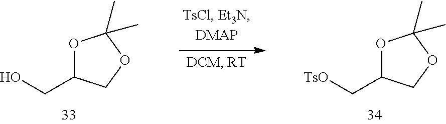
O1C(C[TsO])COC1(C)C.O1C(CO)COC1(C)C
